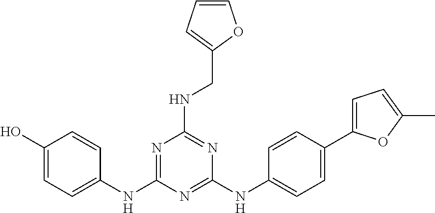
C1(O)=CC=C(NC2=NC(NCC3=CC=CO3)=NC(NC3=CC=C(C4=CC=C(C)O4)C=C3)=N2)C=C1
